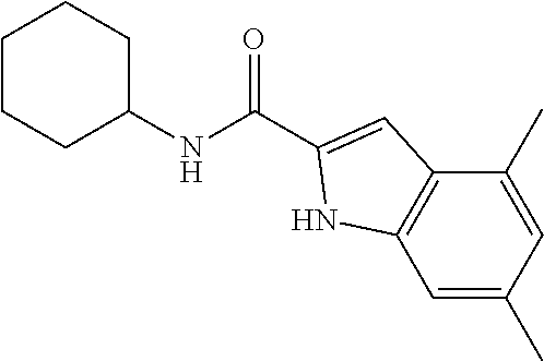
C1CCC(NC(=O)C2=CC3=C(C=C(C)C=C3C)N2)CC1
